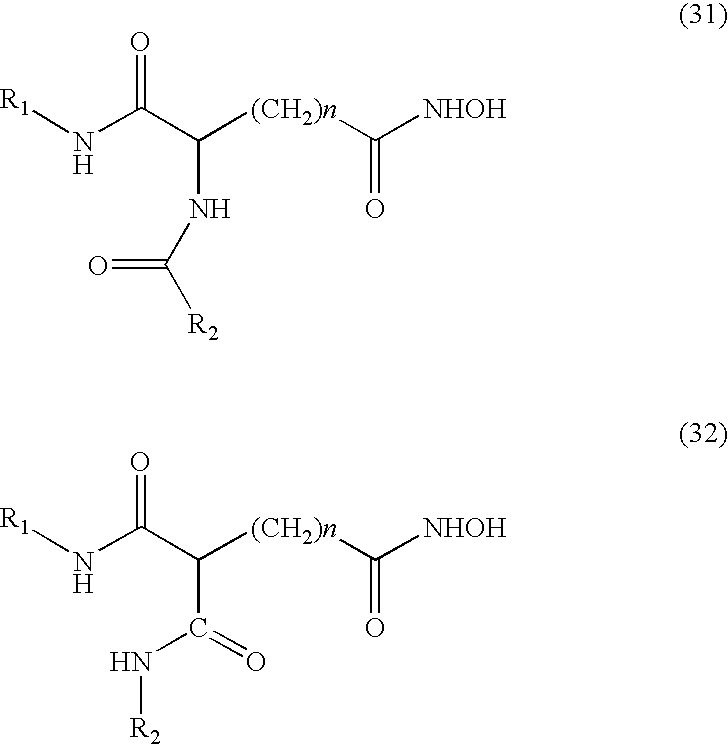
N(C(C([(CH2)n]C([NHOH])=O)NC([R2])=O)=O)[R1].N(C(C([(CH2)n]C([NHOH])=O)C(=O)N[R2])=O)[R1]
